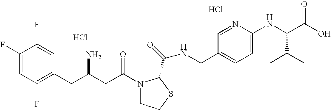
Cl.C1(F)=CC(F)=C(CC(CC(=O)N2CCSC2C(=O)NCC2=CC=C(NC(C(O)=O)C(C)C)N=C2)N)C=C1F.Cl
